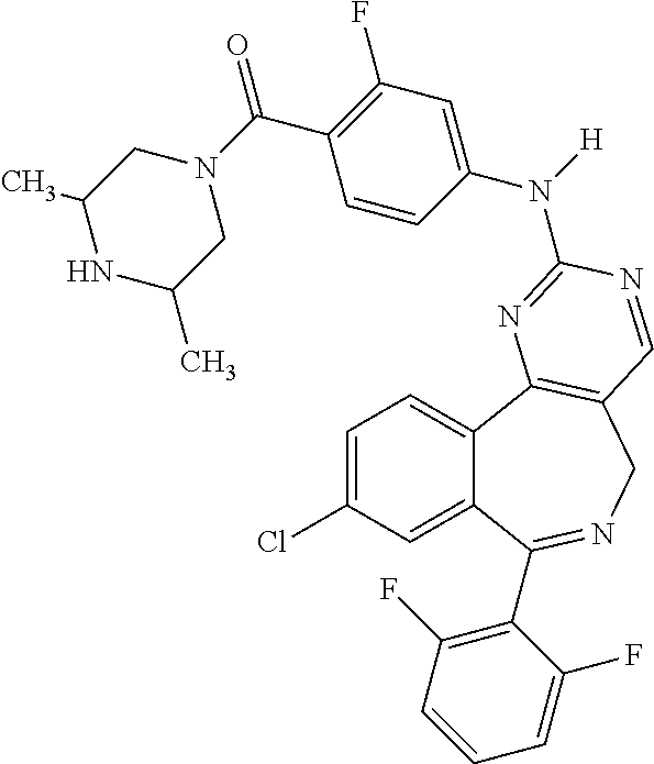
C1=C(Cl)C=C2C(=C1)C1=C(CN=C2C2=C(F)C=CC=C2F)C=NC(N(C2=CC(F)=C(C(N3CC(C)NC(C)C3)=O)C=C2)[H])=N1
